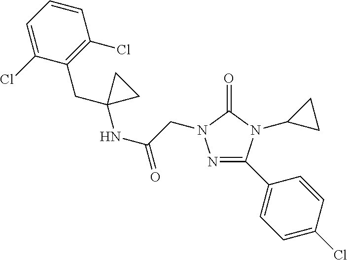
C(=O)(CN1N=C(C2=CC=C(Cl)C=C2)N(C2CC2)C1=O)NC1(CC2=C(Cl)C=CC=C2Cl)CC1
